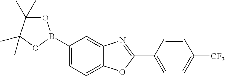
C1=C(B2OC(C)(C)C(C)(C)O2)C=C2C(=C1)OC(C1=CC=C([CF3])C=C1)=N2
